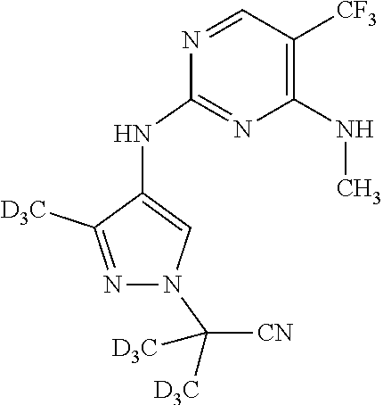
N1=CC([CF3])=C(NC)N=C1NC1=CN(C([CN])([D3C])[D3C])N=C1[D3C]
